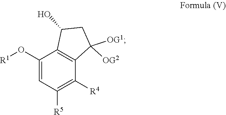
C1(O[R1])=CC([R5])=C([R4])C2=C1C(O)CC2([OG2])[OG1]
